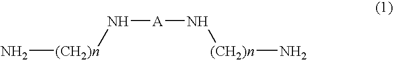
N([A]N[(CH2)n]N)[(CH2)n]N
